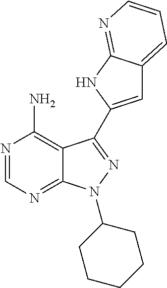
C12=C(N)N=CN=C1N(C1CCCCC1)N=C2C1=CC2=CC=CN=C2N1
